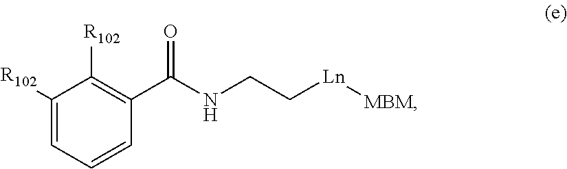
C1([R102])=CC=CC(C(NCC[Ln][MBM])=O)=C1[R102]
